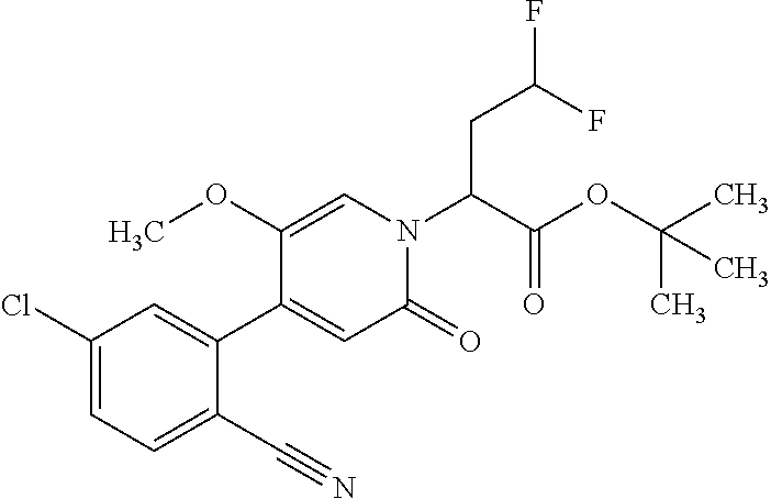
C(C(N1C=C(OC)C(C2=CC(Cl)=CC=C2C#N)=CC1=O)C(OC(C)(C)C)=O)C(F)F
